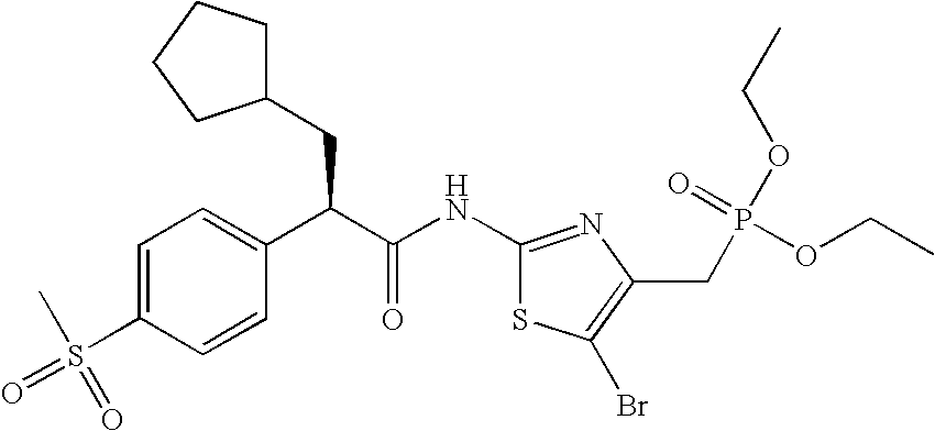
C1=C(S(=O)(C)=O)C=CC(C(C(NC2=NC(CP(OCC)(=O)OCC)=C(Br)S2)=O)CC2CCCC2)=C1
